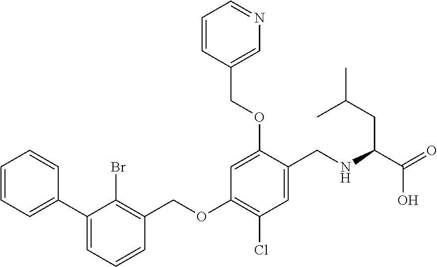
C1(C2=CC=CC=C2)=CC=CC(COC2=C(Cl)C=C(CNC(C(=O)O)CC(C)C)C(OCC3=CN=CC=C3)=C2)=C1Br
